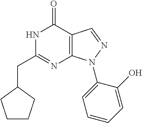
C1(CC2=NC3=C(C(=O)N2)C=NN3C2=CC=CC=C2O)CCCC1
